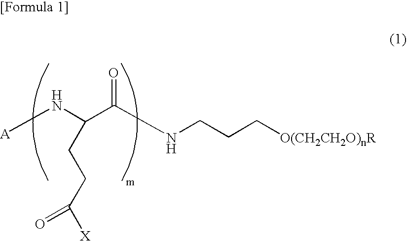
[A]NC(C(NCCC[O(CH2CH2O)nR])=O)CCC([X])=O
